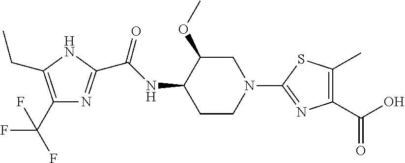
C1(C(F)(F)F)=C(CC)NC(C(NC2CCN(C3=NC(C(O)=O)=C(C)S3)CC2OC)=O)=N1
